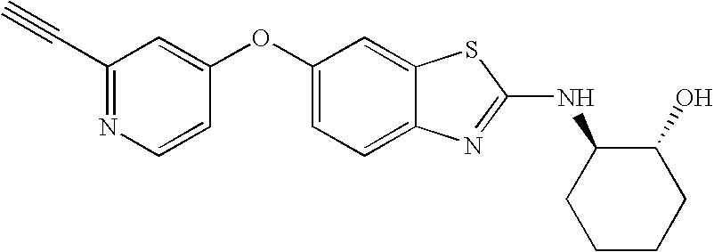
N1=C(C#C)C=C(OC2=CC=C3C(=C2)SC(NC2CCCCC2O)=N3)C=C1
